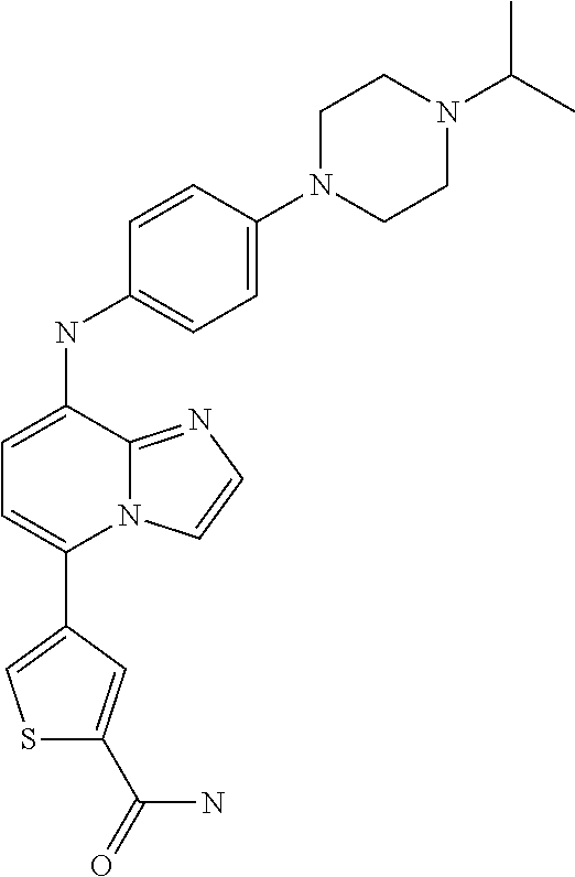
C1(C2=CC=C(NC3=CC=C(N4CCN(C(C)C)CC4)C=C3)C3=NC=CN23)=CSC(C(N)=O)=C1
